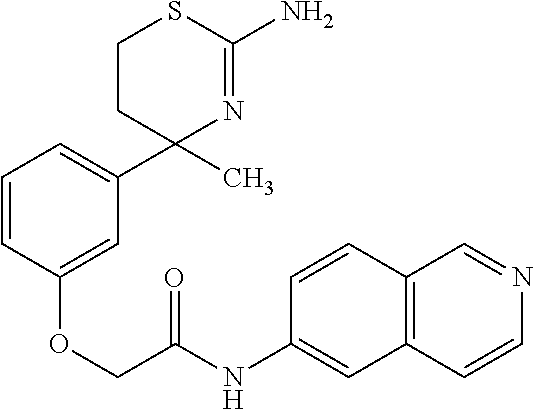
C1(C2(C)N=C(N)SCC2)=CC=CC(OCC(NC2=CC3=C(C=C2)C=NC=C3)=O)=C1
